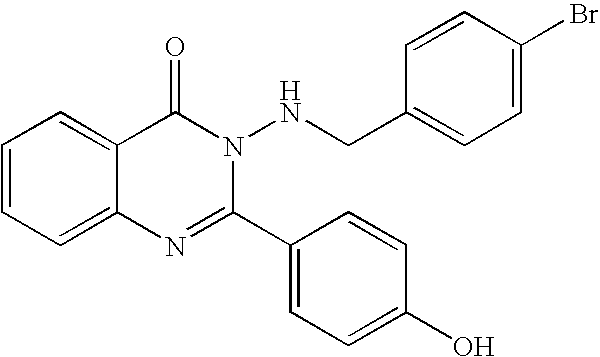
C1=CC=C2C(=C1)C(=O)N(NCC1=CC=C(Br)C=C1)C(C1=CC=C(O)C=C1)=N2
